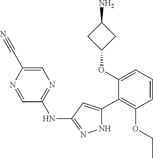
C1(OC2=CC=CC(OCC)=C2C2=CC(NC3=NC=C(C#N)N=C3)=NN2)CC(N)C1
